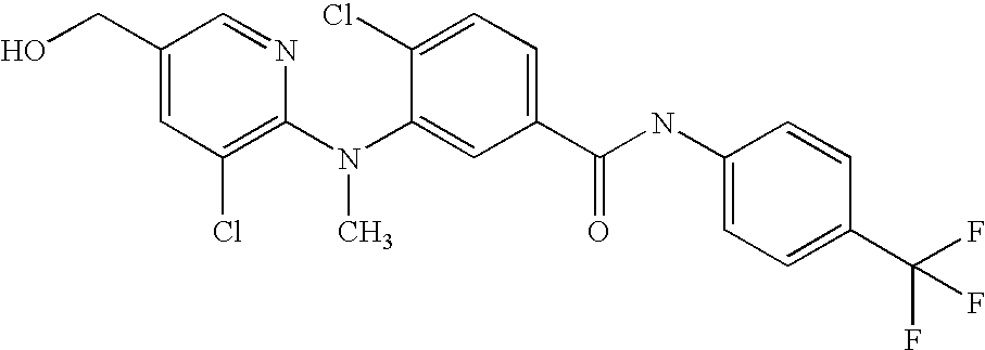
C1(CO)=CC(Cl)=C(N(C2=CC(C(NC3=CC=C(C(F)(F)F)C=C3)=O)=CC=C2Cl)C)N=C1
